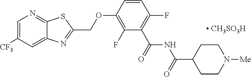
C1=C([CF3])C=C2C(=N1)SC(COC1=C(F)C(C(=O)NC(C3CCN([Me])CC3)=O)=C(F)C=C1)=N2.[ CH3SO3H]
